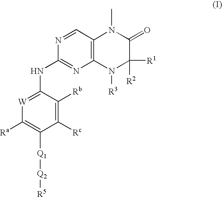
[W]1=C(NC2=NC3=C(C=N2)N(C)C(=O)C([R2])([R1])N3[R3])C([Rb])=C([Rc])C([Q1][Q2][R5])=C1[Ra]
